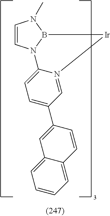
C1=CN2B(N1C)[Ir]N1=CC(C3=CC4=CC=CC=C4C=C3)=CC=C21
